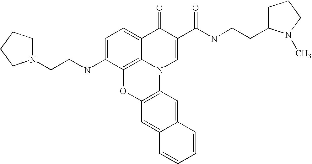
C1=C(NCCN2CCCC2)C2=C3C(=C1)C(=O)C(C(=O)NCCC1CCCN1C)=CN3C1=C(O2)C=C2C(=C1)C=CC=C2
